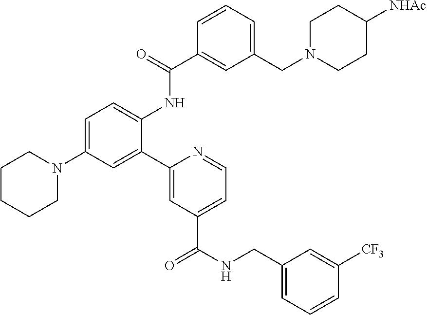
C1CCCN(C2=CC=C(NC(C3=CC(CN4CCC([NHAc])CC4)=CC=C3)=O)C(C3=CC(C(NCC4=CC=CC([CF3])=C4)=O)=CC=N3)=C2)C1
